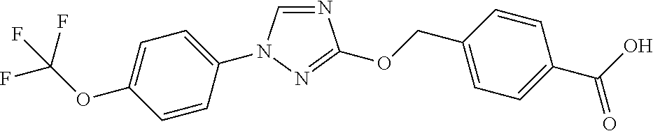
N1=CN(C2=CC=C(OC(F)(F)F)C=C2)N=C1OCC1=CC=C(C(O)=O)C=C1
